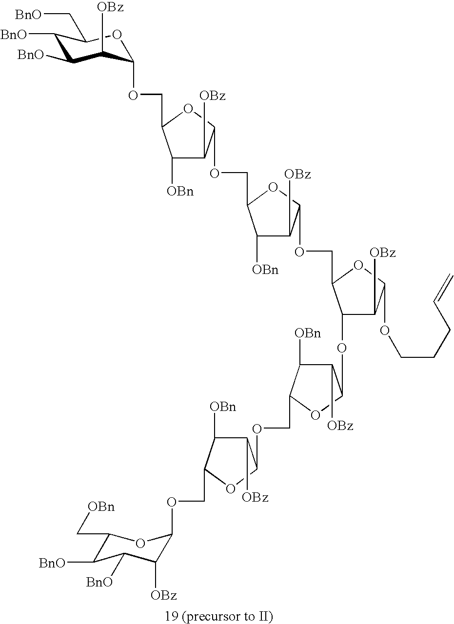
C1([BnO])C([BnO])C([OBz])C(OCC2C([OBn])C([OBz])C(OCC3C([OBn])C([OBz])C(OCC4C(OC5C([OBz])C([OBn])C(COC6C([OBz])C([OBn])C(COC7C([OBz])C([BnO])C([BnO])C(C[OBn])O7)O6)O5)C([OBz])C(OCCCC=C)O4)O3)O2)OC1C[BnO]
